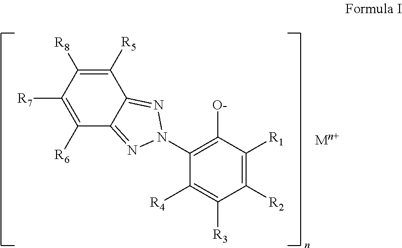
C1([R8])=C([R5])C2=NN(C3=C([O-])C([R1])=C([R2])C([R3])=C3[R4])N=C2C([R6])=C1[R7]
